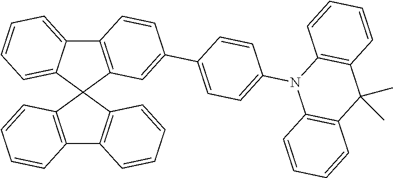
C12=C(C3(C4=C1C=CC=C4)C1=C(C4=CC=CC=C34)C=CC(C3=CC=C(N4C5=C(C(C)(C)C6=C4C=CC=C6)C=CC=C5)C=C3)=C1)C=CC=C2
